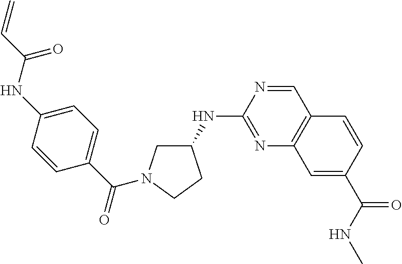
N(C1=NC2=C(C=N1)C=CC(C(NC)=O)=C2)C1CN(C(=O)C2=CC=C(NC(C=C)=O)C=C2)CC1
